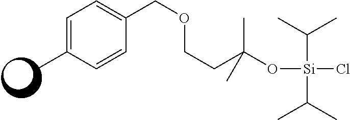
C1=C(C)C=CC(COCCC(O[Si](C(C)C)(Cl)C(C)C)(C)C)=C1
